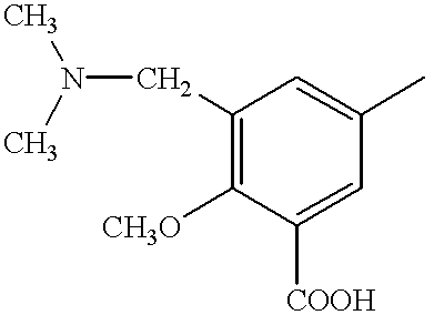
N(CC1=C([CH3O])C([COOH])=CC(C)=C1)(C)C
